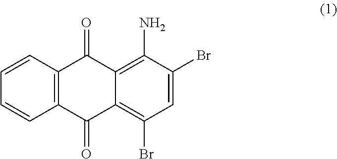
C12=C(C=CC=C1)C(=O)C1=C(N)C(Br)=CC(Br)=C1C2=O
